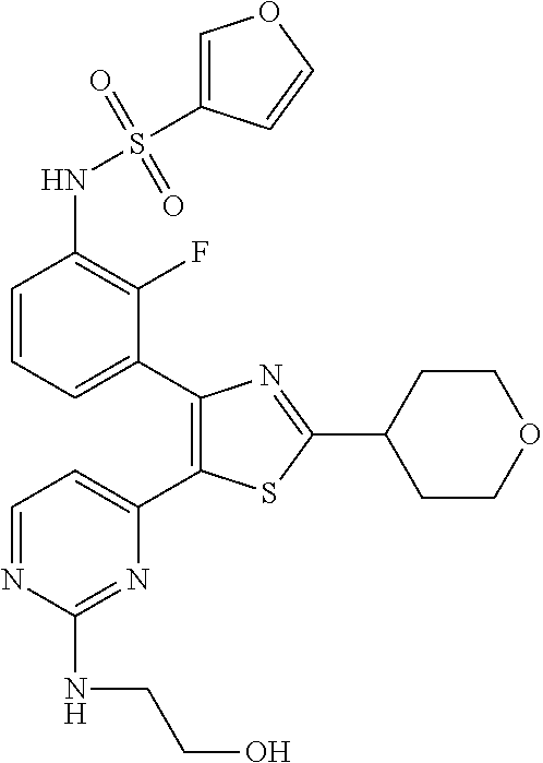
C1(C2=CC=CC(NS(C3=COC=C3)(=O)=O)=C2F)=C(C2=CC=NC(NCCO)=N2)SC(C2CCOCC2)=N1
